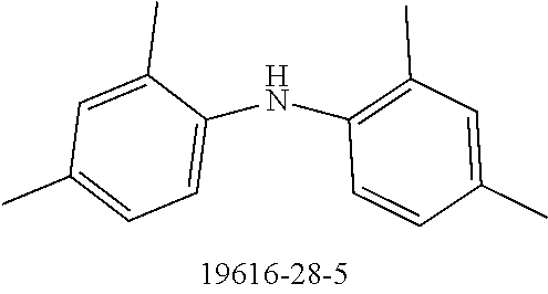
C1(C)=CC(C)=C(NC2=CC=C(C)C=C2C)C=C1
